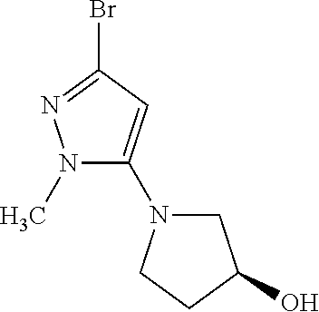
N1(C)C(N2CC(O)CC2)=CC(Br)=N1
